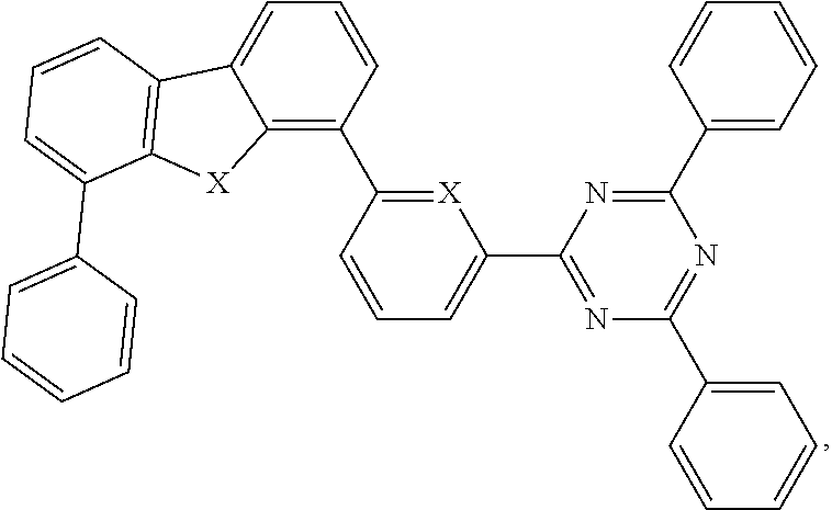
[X]1=C(C2=C3C(=CC=C2)C2=C([X]3)C(C3=CC=CC=C3)=CC=C2)C=CC=C1C1=NC(C2=CC=CC=C2)=NC(C2=CC=CC=C2)=N1
